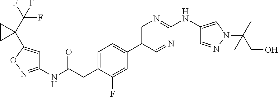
C1=C(CC(NC2=NOC(C3(C(F)(F)F)CC3)=C2)=O)C(F)=CC(C2=CN=C(NC3=CN(C(CO)(C)C)N=C3)N=C2)=C1
